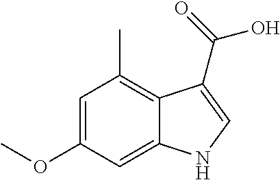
C1=C(OC)C=C2C(=C1C)C(C(=O)O)=CN2
